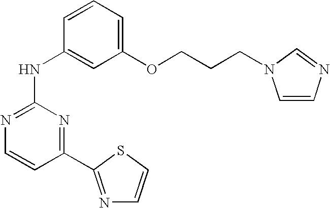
N1=C(NC2=CC(OCCCN3C=CN=C3)=CC=C2)N=C(C2=NC=CS2)C=C1
